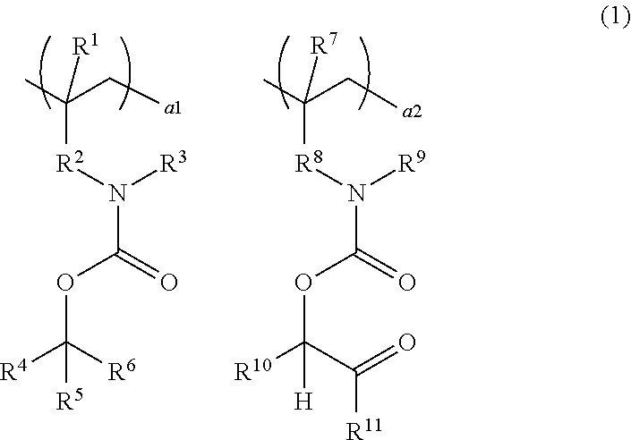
CC(CC)([R1])[R2]N([R3])C(OC([R4])([R6])[R5])=O.CC(CC)([R7])[R8]N([R9])C(OC([R10])(C(=O)[R11])[H])=O
